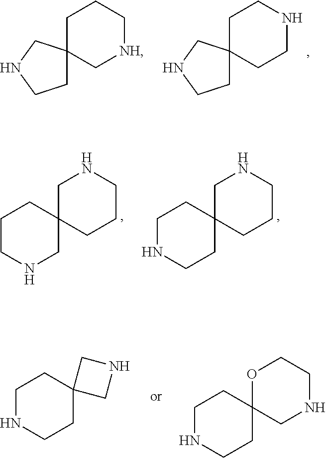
C1NCCCC12CCCNC2.C1NCCCC12CCNCC2.O1CCNCC12CCNCC2.C1NCCC2(C1)CNC2.C1CC[NH]CC12CCNC2.C1CNCCC12CCNC2
